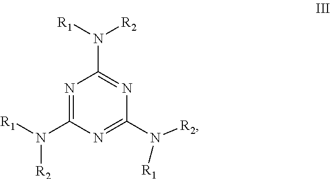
N1=C(N([R2])[R1])N=C(N([R1])[R2])N=C1N([R2])[R1]
